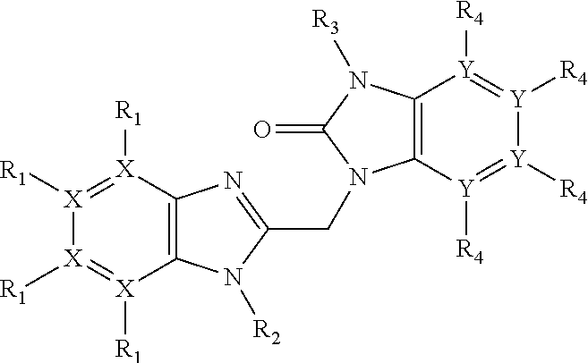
C12=C([X]([R1])=[X]([R1])[X]([R1])=[X]1[R1])N=C(CN1C3=C(N([R3])C1=O)[Y]([R4])=[Y]([R4])[Y]([R4])=[Y]3[R4])N2[R2]
